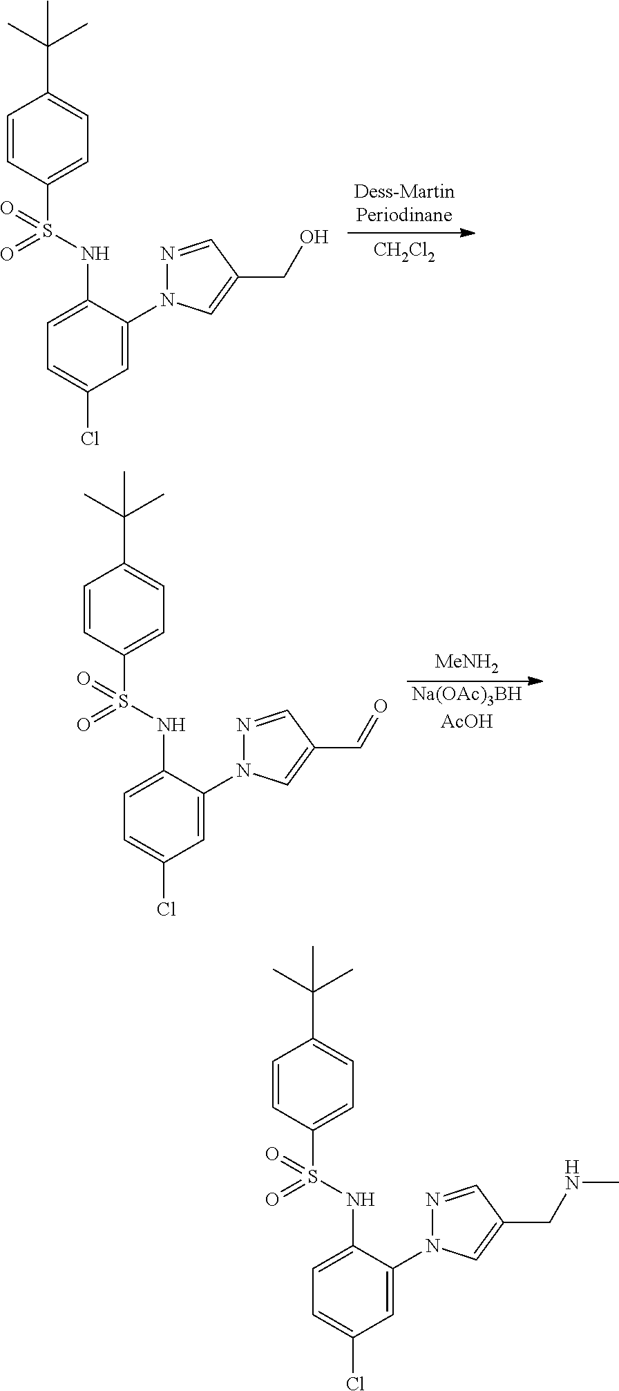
[CH2Cl2].C1=CC(S(=O)(NC2=CC=C(Cl)C=C2N2N=CC(CO)=C2)=O)=CC=C1C(C)(C)C.[Na(OAc)3BHAcOH].[MeNH2].C1=CC(S(=O)(NC2=CC=C(Cl)C=C2N2N=CC(C=O)=C2)=O)=CC=C1C(C)(C)C.C1=CC(S(=O)(NC2=CC=C(Cl)C=C2N2N=CC(CNC)=C2)=O)=CC=C1C(C)(C)C
